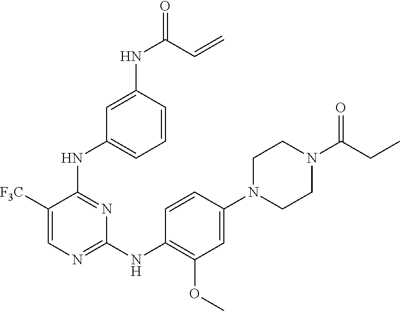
C1([F3C])=CN=C(NC2=C(OC)C=C(N3CCN(C(CC)=O)CC3)C=C2)N=C1NC1=CC=CC(NC(=O)C=C)=C1
